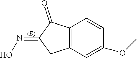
C12=C(C(=O)C(=NO)C1)C=CC(OC)=C2
